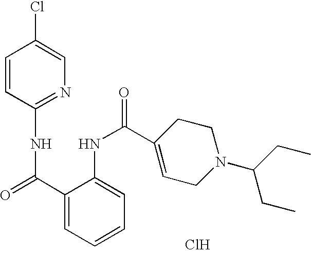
C1=CC(NC(C2=CC=CC=C2NC(C2=CCN(C(CC)CC)CC2)=O)=O)=NC=C1Cl.Cl
